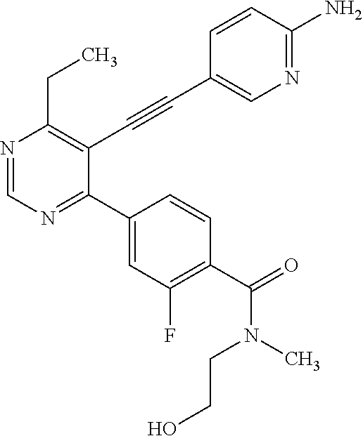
N1=CN=C(C2=CC(F)=C(C(N(C)CCO)=O)C=C2)C(C#CC2=CN=C(N)C=C2)=C1CC
